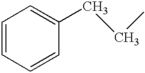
C1=CC=CC(CCC)=C1
